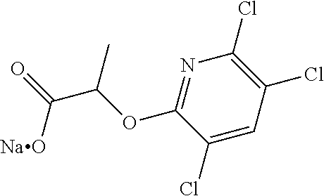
N1=C(OC(C(=O)[NaO])C)C(Cl)=CC(Cl)=C1Cl
